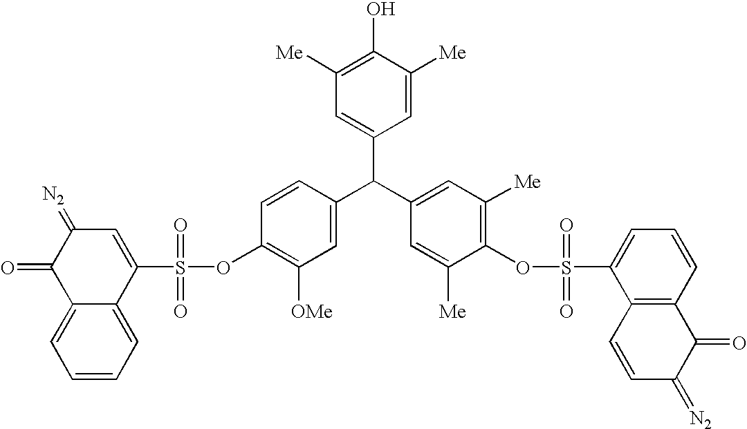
C1(S(=O)(=O)OC2=C([OMe])C=C(C(C3=CC([Me])=C(OS(=O)(=O)C4=CC=CC5=C4C=CC(=[N2])C5=O)C([Me])=C3)C3=CC([Me])=C(O)C([Me])=C3)C=C2)=CC(=[N2])C(=O)C2=CC=CC=C12
